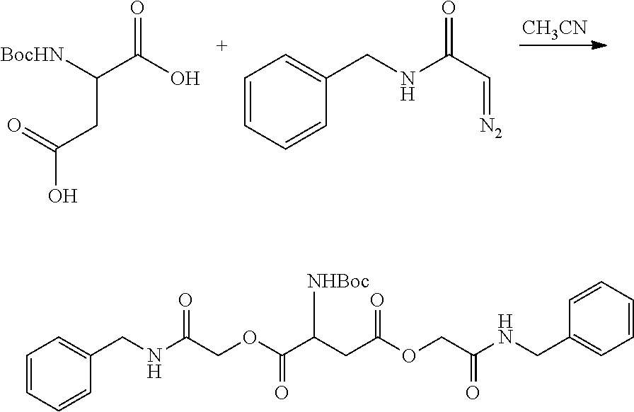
C1(CNC(C=[N2])=O)=CC=CC=C1.[CH3CN].[BocHN]C(C(O)=O)CC(=O)O.C1(CNC(COC(C(CC(OCC(NCC2=CC=CC=C2)=O)=O)[NHBoc])=O)=O)=CC=CC=C1
